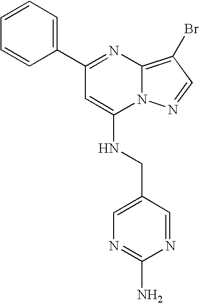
C1(C2=NC3=C(Br)C=NN3C(NCC3=CN=C(N)N=C3)=C2)=CC=CC=C1
